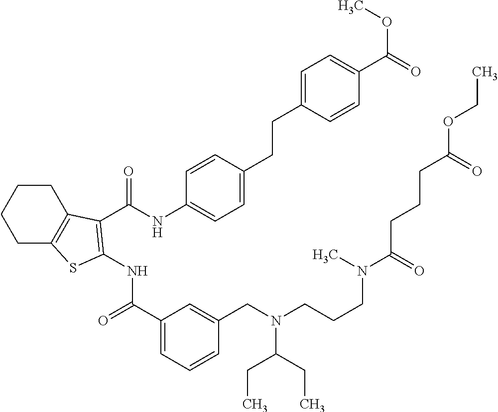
C1(C(=O)NC2=C(C(NC3=CC=C(CCC4=CC=C(C(=O)OC)C=C4)C=C3)=O)C3=C(CCCC3)S2)=CC=CC(CN(CCCN(C(=O)CCCC(OCC)=O)C)C(CC)CC)=C1
